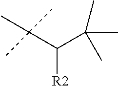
C(C(C)(C)C)(C(C)(C)C)[R2]
